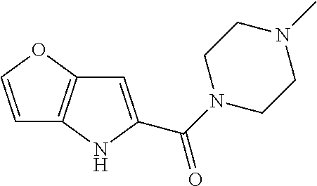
C1=C(C(N2CCN(C)CC2)=O)NC2=C1OC=C2
